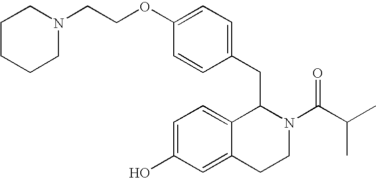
C1=C(O)C=C2C(=C1)C(CC1=CC=C(OCCN3CCCCC3)C=C1)N(C(C(C)C)=O)CC2
